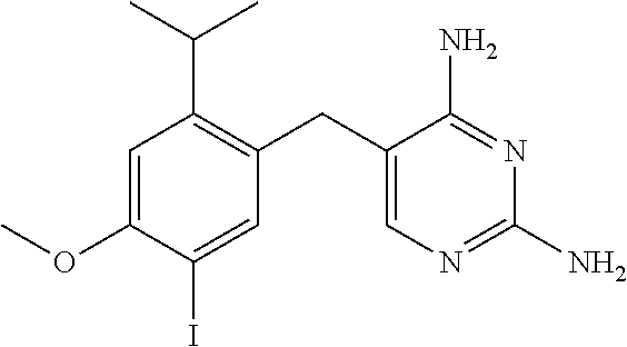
C1=C(OC)C(I)=CC(CC2=CN=C(N)N=C2N)=C1C(C)C
